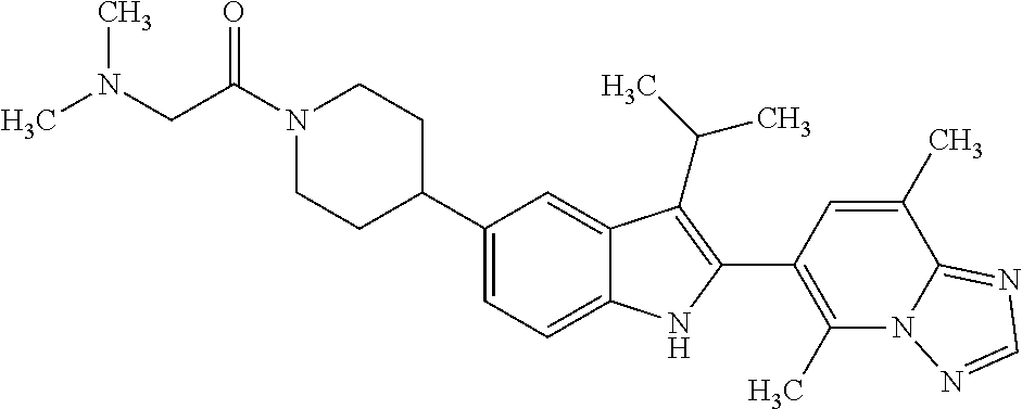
C(N1CCC(C2=CC=C3C(=C2)C(C(C)C)=C(C2=C(C)N4C(=NC=N4)C(C)=C2)N3)CC1)(CN(C)C)=O
